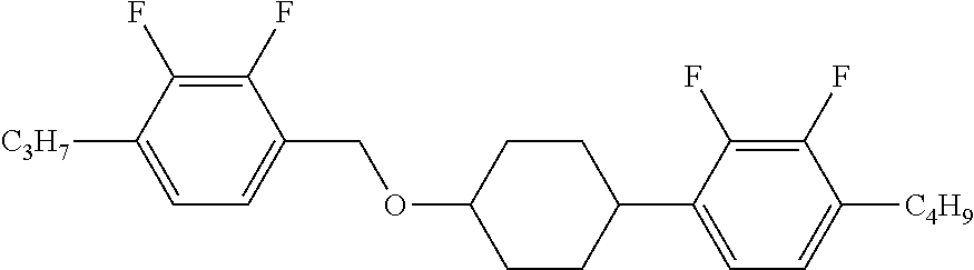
C1(F)=C(F)C([C3H7])=CC=C1COC1CCC(C2=CC=C([C4H9])C(F)=C2F)CC1
